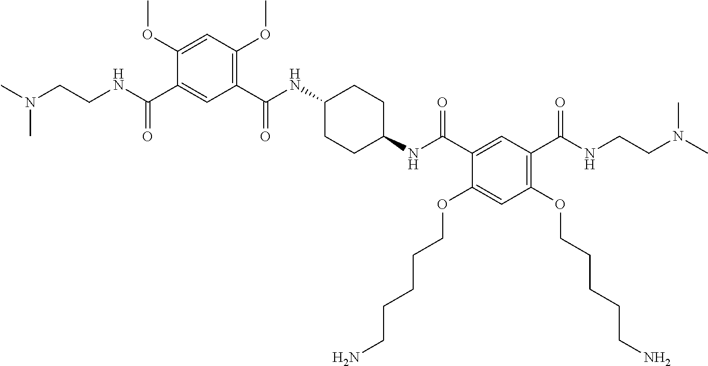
C1(OC)=CC(OC)=C(C(NC2CCC(NC(C3=CC(C(=O)NCCN(C)C)=C(OCCCCCN)C=C3OCCCCCN)=O)CC2)=O)C=C1C(NCCN(C)C)=O
